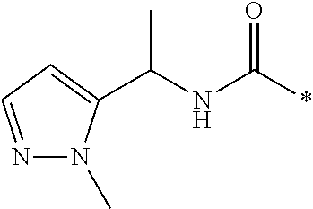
C(NC(*)=O)(C1=CC=NN1C)C
